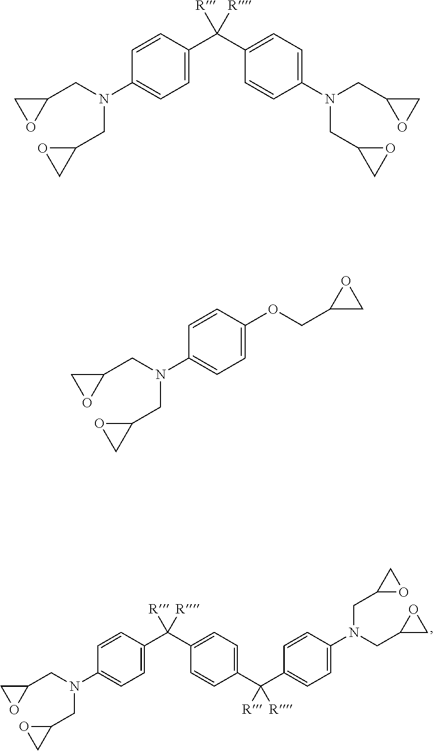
C1(CN(C2=CC=C(C(C3=CC=C(N(CC4OC4)CC4CO4)C=C3)([R])[R])C=C2)CC2OC2)CO1.C1(CN(C2=CC=C(OCC3CO3)C=C2)CC2OC2)CO1.C1(CN(C2=CC=C(C(C3=CC=C(C(C4=CC=C(N(CC5OC5)CC5CO5)C=C4)([R])[R])C=C3)([R])[R])C=C2)CC2OC2)CO1
